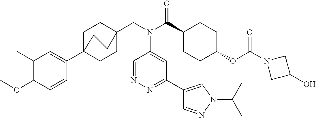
C1(C)=C(OC)C=CC(C23CCC(CN(C(C4CCC(OC(N5CC(O)C5)=O)CC4)=O)C4=CC(C5=CN(C(C)C)N=C5)=NN=C4)(CC2)CC3)=C1
